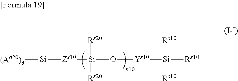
[Zs10]([Si](O[Ys10][Si]([Rs10])([Rs10])[Rs10])([Rs20])[Rs20])[Si][(Aa20)3]
